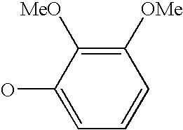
C1(O)=CC=CC([OMe])=C1[MeO]
